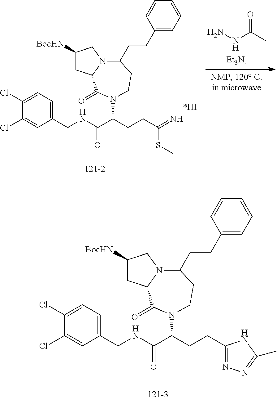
C1(Cl)=CC=C(CNC(C(CCC(=N)SC)N2C(=O)C3CC([BocHN])CN3C(CCC3=CC=CC=C3)CC2)=O)C=C1Cl.NNC(C)=O.C1(Cl)=CC=C(CNC(C(CCC2=NN=C(C)N2)N2C(=O)C3CC([BocHN])CN3C(CCC3=CC=CC=C3)CC2)=O)C=C1Cl
